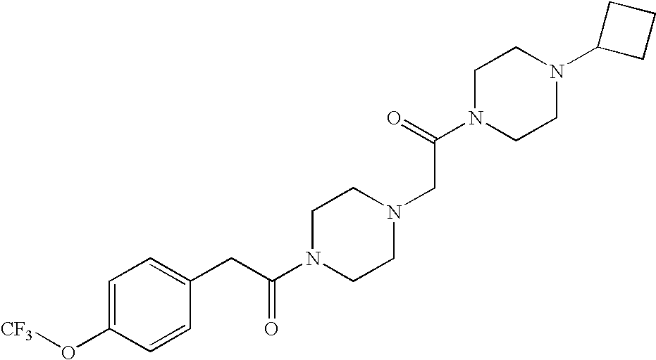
C1=C(O[CF3])C=CC(CC(N2CCN(CC(N3CCN(C4CCC4)CC3)=O)CC2)=O)=C1
